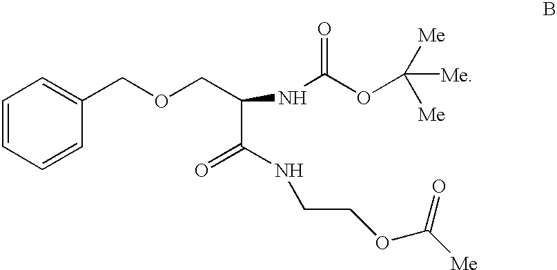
C1=CC=CC(COCC(NC(OC([Me])([Me])[Me])=O)C(=O)NCCOC([Me])=O)=C1
